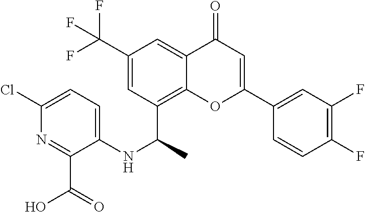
C12=C(C(NC3=CC=C(Cl)N=C3C(O)=O)C)C=C(C(F)(F)F)C=C1C(=O)C=C(C1=CC(F)=C(F)C=C1)O2
